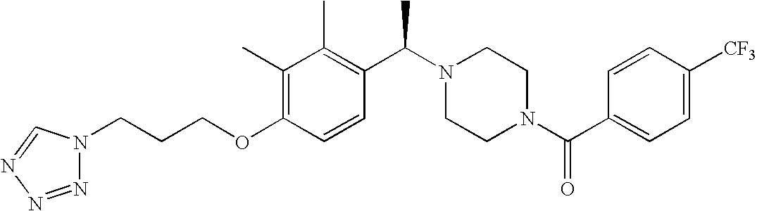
C(OC1=C(C)C(C)=C(C(N2CCN(C(C3=CC=C([CF3])C=C3)=O)CC2)C)C=C1)CCN1N=NN=C1
